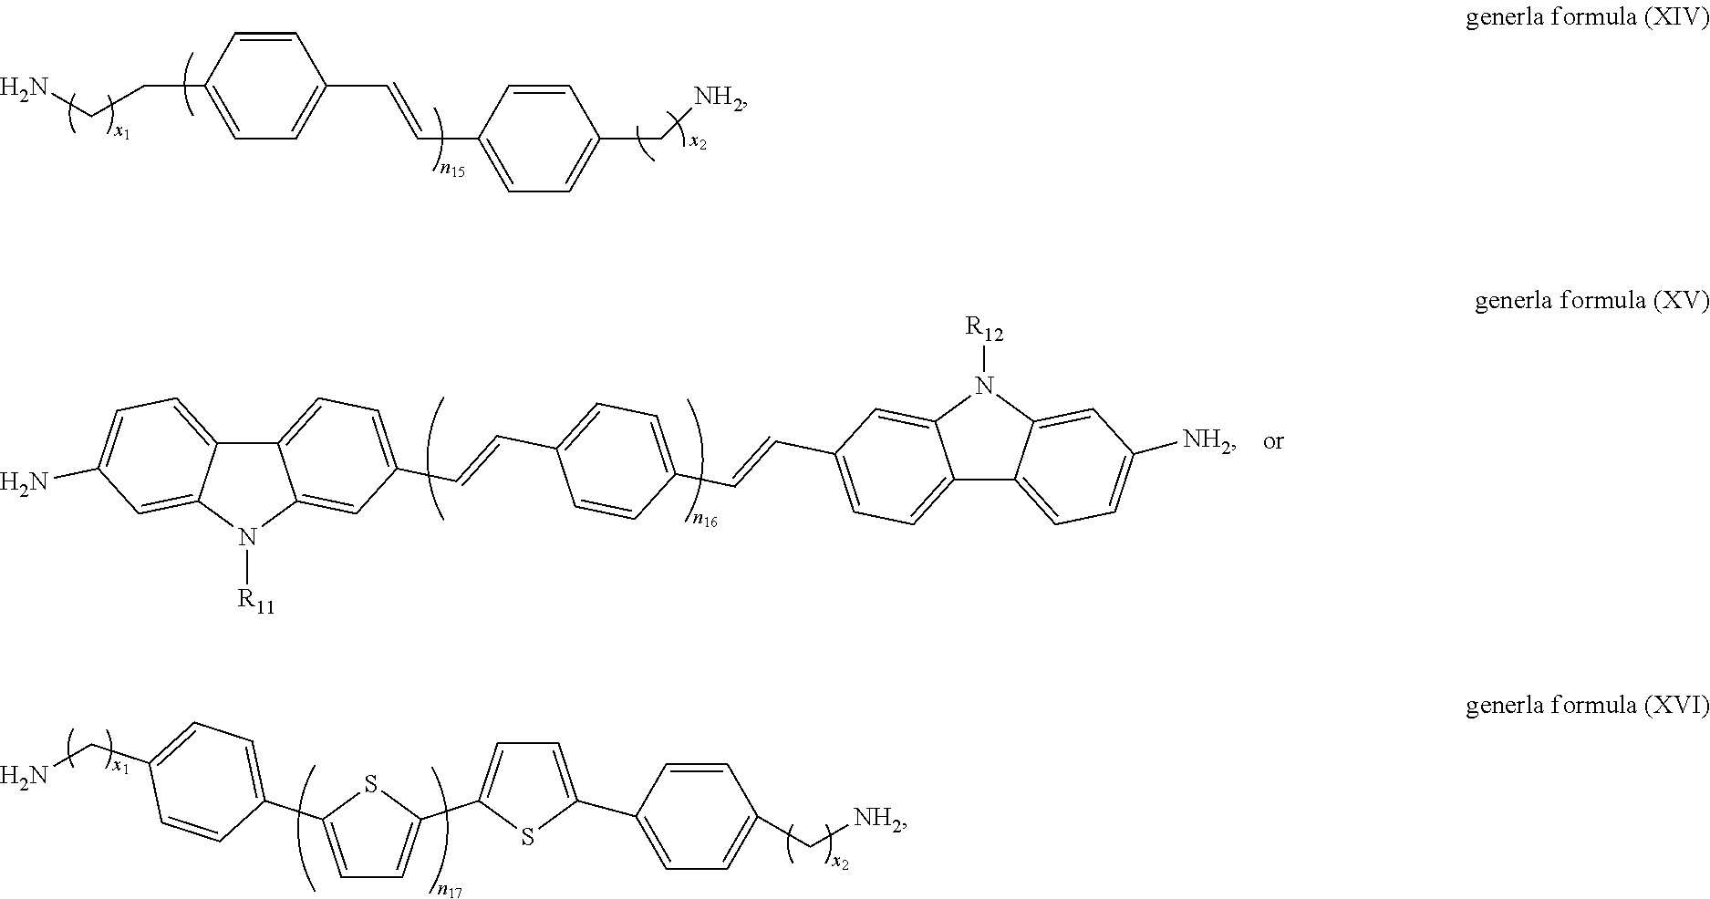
C(CC1=CC=C(C=CC2=CC=C(C[NH2])C=C2)C=C1)N.C12=CC=C(C=CC3=CC=C(C=CC4=CC=C5C(=C4)N([R12])C4=CC([NH2])=CC=C54)C=C3)C=C1N([R11])C1=CC(N)=CC=C21.C1=C(C2=CC=C(CN)C=C2)SC(C2=CC=C(C3=CC=C(C[NH2])C=C3)S2)=C1
